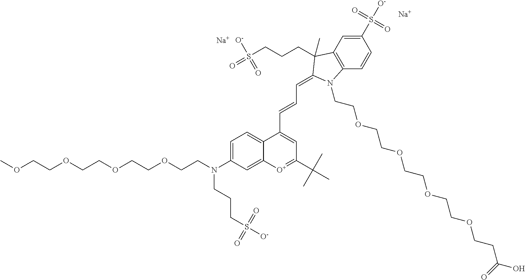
COCCOCCOCCOCCN(C1=CC=C2C(=C1)[O+]=C(C(C)(C)C)C=C2C=CC=C1C(C)(CCCS(=O)([O-])=O)C2=C(C=CC(S([O-])(=O)=O)=C2)N1CCOCCOCCOCCOCCC(O)=O)CCCS([O-])(=O)=O.[Na].[Na]
